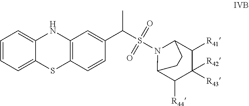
C1=CC=C2C(=C1)NC1=C(S2)C=CC(C(C)S(N2C3C([R44])C([R42])([R43])C([R41])C2CC3)(=O)=O)=C1
